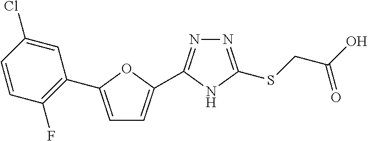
N1=C(SCC(O)=O)NC(C2=CC=C(C3=C(F)C=CC(Cl)=C3)O2)=N1
